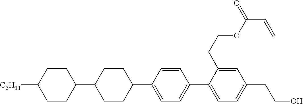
C1CC([C5H11])CCC1C1CCC(C2=CC=C(C3=CC=C(CCO)C=C3CCOC(C=C)=O)C=C2)CC1
